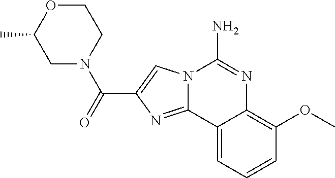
N12C(=NC(C(=O)N3CC(C)OCC3)=C1)C1=CC=CC(OC)=C1N=C2N
